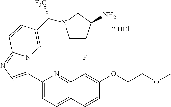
C1(C2=NN=C3N2C=C(C([F3C])N2CCC(N)C2)C=C3)=CC=C2C(=N1)C(F)=C(OCCOC)C=C2
